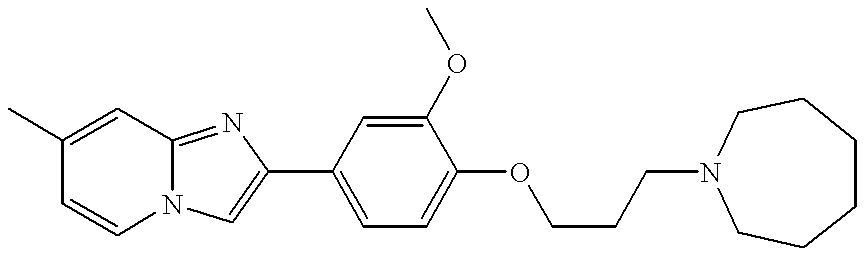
N12C(=NC(C3=CC=C(OCCCN4CCCCCC4)C(OC)=C3)=C1)C=C(C)C=C2
